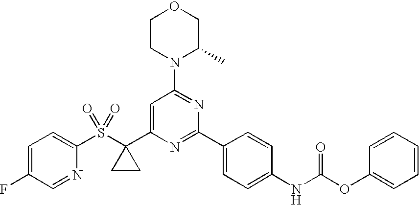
C1CN(C2=NC(C3=CC=C(NC(OC4=CC=CC=C4)=O)C=C3)=NC(C3(S(C4=CC=C(F)C=N4)(=O)=O)CC3)=C2)C(C)CO1
